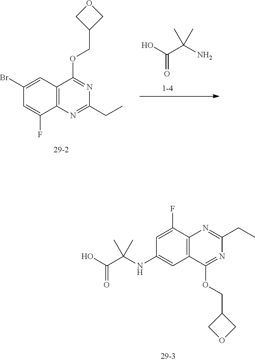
OC(C(NC1=CC2=C(C(F)=C1)N=C(CC)N=C2OCC1COC1)(C)C)=O.OC(C(N)(C)C)=O.C12=C(N=C(CC)N=C1OCC1COC1)C(F)=CC(Br)=C2
